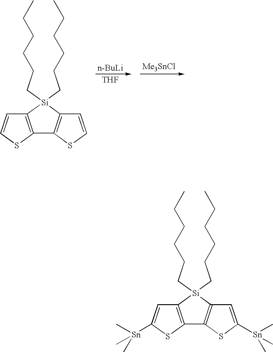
[n-BuLi].[THF].C12=C([Si](CCCCCC)(CCCCCC)C3=C1SC=C3)C=CS2.[Me3SnCl].C12=C(C3=C([Si]1(CCCCCC)CCCCCC)C=C([Sn](C)(C)C)S3)SC([Sn](C)(C)C)=C2
